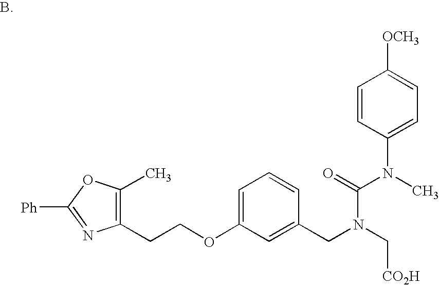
C(COC1=CC=CC(CN(C[CO2H])C(=O)N(C2=CC=C([OCH3])C=C2)C)=C1)C1=C(C)OC([Ph])=N1
